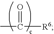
C([R6])(C)=O
